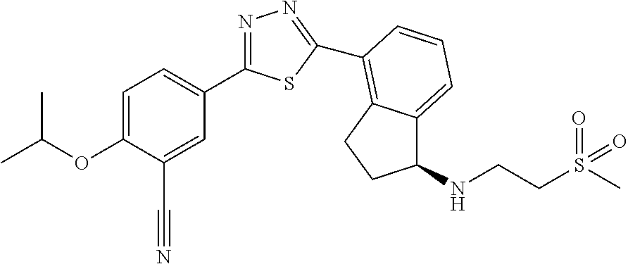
C1=C(OC(C)C)C(C#N)=CC(C2=NN=C(C3=C4C(=CC=C3)C(NCCS(C)(=O)=O)CC4)S2)=C1
